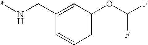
C1(CN*)=CC(OC(F)F)=CC=C1
